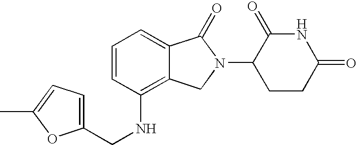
C(NC1=C2C(=CC=C1)C(=O)N(C1CCC(=O)NC1=O)C2)C1=CC=C(C)O1
